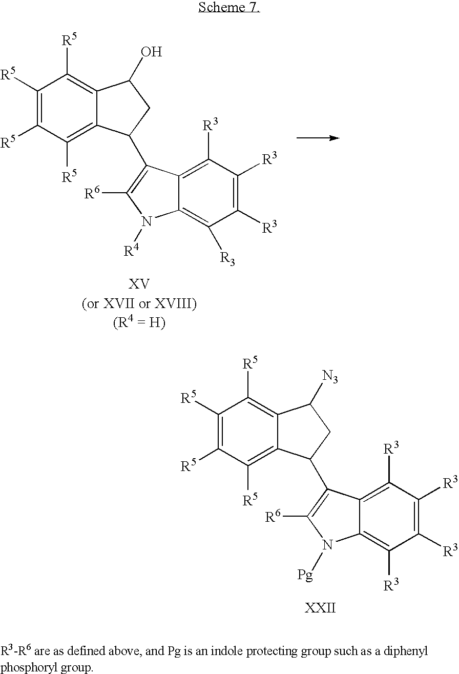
C1([R3])=C([R3])C([R3])=C2C(=C1[R3])C(C1C3=C([R5])C([R5])=C([R5])C([R5])=C3C(O)C1)=C([R6])N2[R4].C1([R3])=C([R3])C([R3])=C2C(=C1[R3])C(C1C3=C([R5])C([R5])=C([R5])C([R5])=C3C([N3])C1)=C([R6])N2[Pg]
